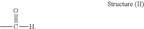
CC([H])=O
